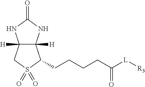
C12([H])C([H])(NC(=O)N1)C(CCCCC([L][R3])=O)S(=O)(=O)C2
